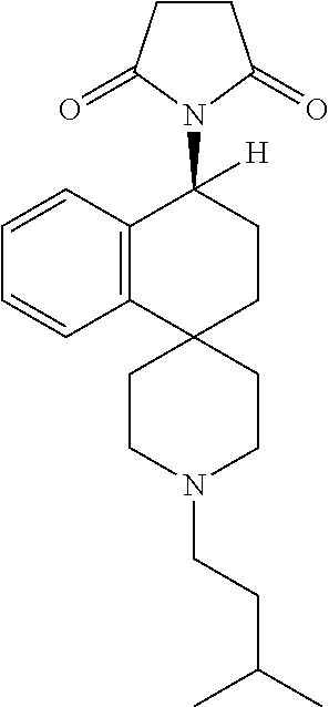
C12=C(C=CC=C1)C(N1C(=O)CCC1=O)([H])CCC21CCN(CCC(C)C)CC1
